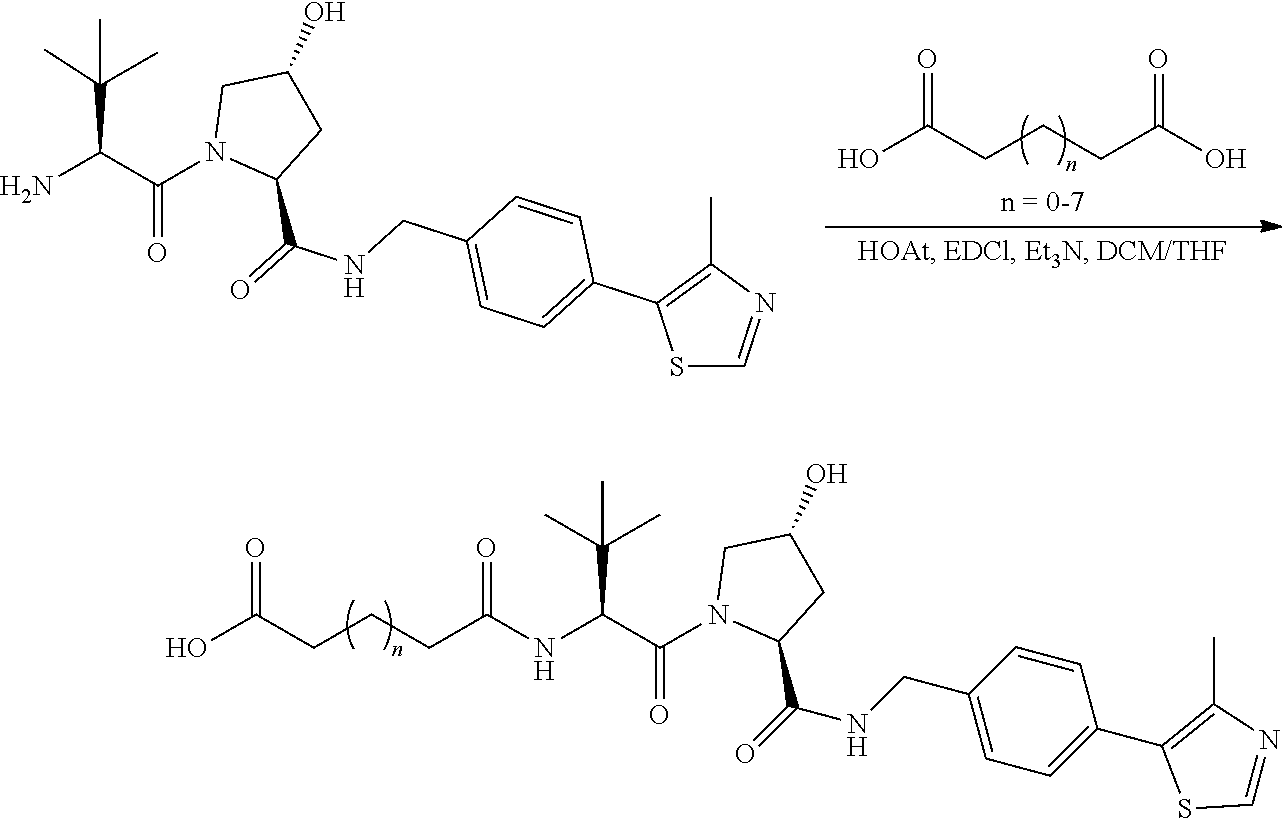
C1(C(=O)NCC2=CC=C(C3=C(C)N=CS3)C=C2)CC(O)CN1C(C(NC(CCCC(O)=O)=O)C(C)(C)C)=O.C(CC(O)=O)CC(=O)O.C1(C2=C(C)N=CS2)=CC=C(CNC(=O)C2CC(O)CN2C(C(N)C(C)(C)C)=O)C=C1
